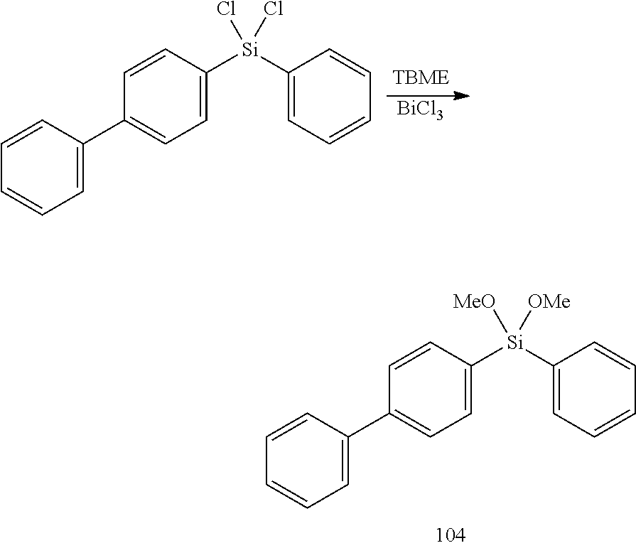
[BiCl3].C1=C([Si](C2=CC=CC=C2)(Cl)Cl)C=CC(C2=CC=CC=C2)=C1.C1=C([Si](C2=CC=CC=C2)([MeO])[OMe])C=CC(C2=CC=CC=C2)=C1
